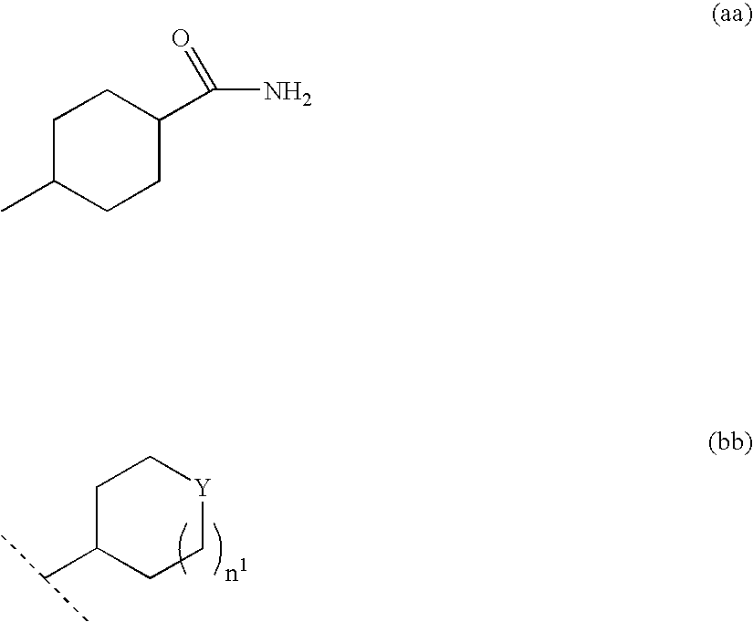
C1C(C(C)C)CC[Y]C1.C1C(C)CCC(C(N)=O)C1
